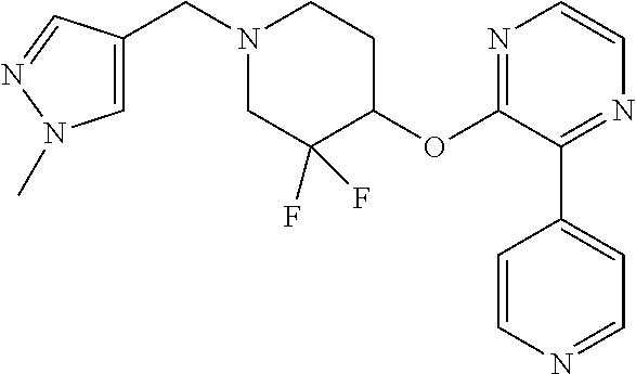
C1=C(CN2CC(F)(F)C(OC3=NC=CN=C3C3=CC=NC=C3)CC2)C=NN1C
